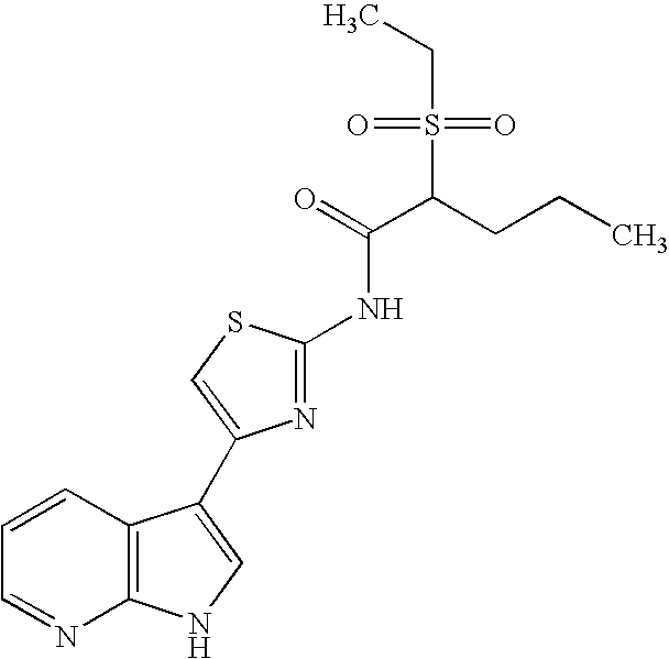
C1=CC2=C(N=C1)NC=C2C1=CSC(NC(C(CCC)S(CC)(=O)=O)=O)=N1
